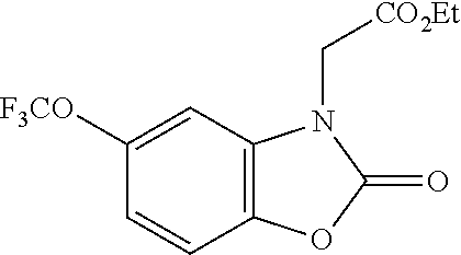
C1=CC2=C(C=C1[F3CO])N(C[CO2Et])C(=O)O2
